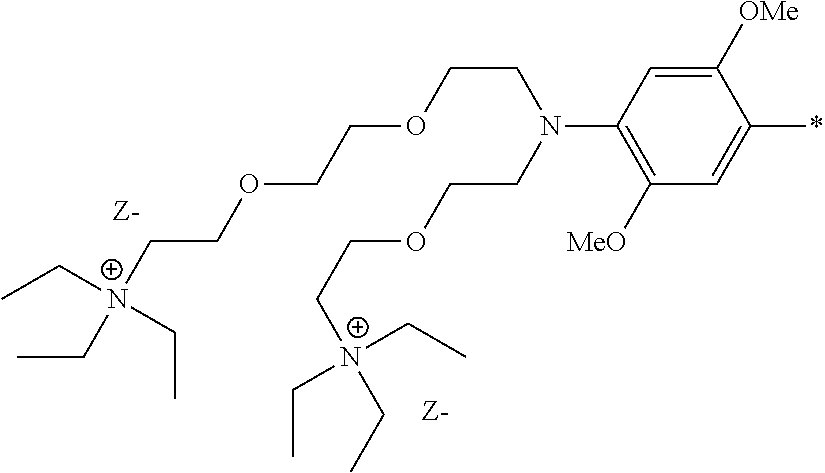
C1([OMe])=CC(N(CCOCC[N+](CC)(CC)CC)CCOCCOCC[N+](CC)(CC)CC)=C([MeO])C=C1*
